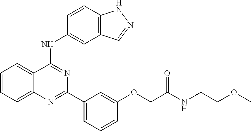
C1=CC=C2C(=C1)C(NC1=CC3=C(C=C1)NN=C3)=NC(C1=CC=CC(OCC(NCCOC)=O)=C1)=N2
